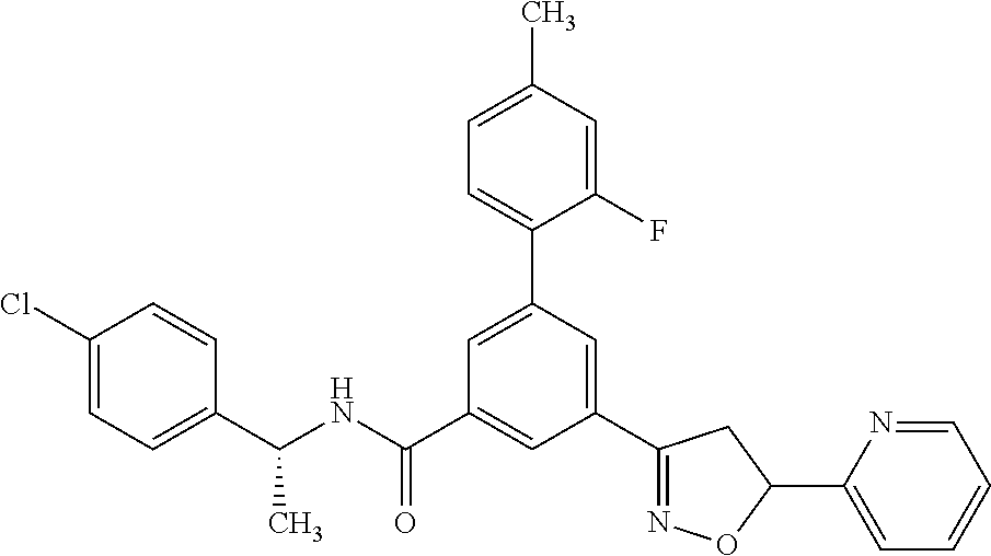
C1(C(NC(=O)C2=CC(C3=NOC(C4=CC=CC=N4)C3)=CC(C3=CC=C(C)C=C3F)=C2)C)=CC=C(Cl)C=C1
